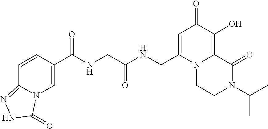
C1=CC(C(NCC(NCC2=CC(=O)C(O)=C3N2CCN(C(C)C)C3=O)=O)=O)=CN2C1=NNC2=O
